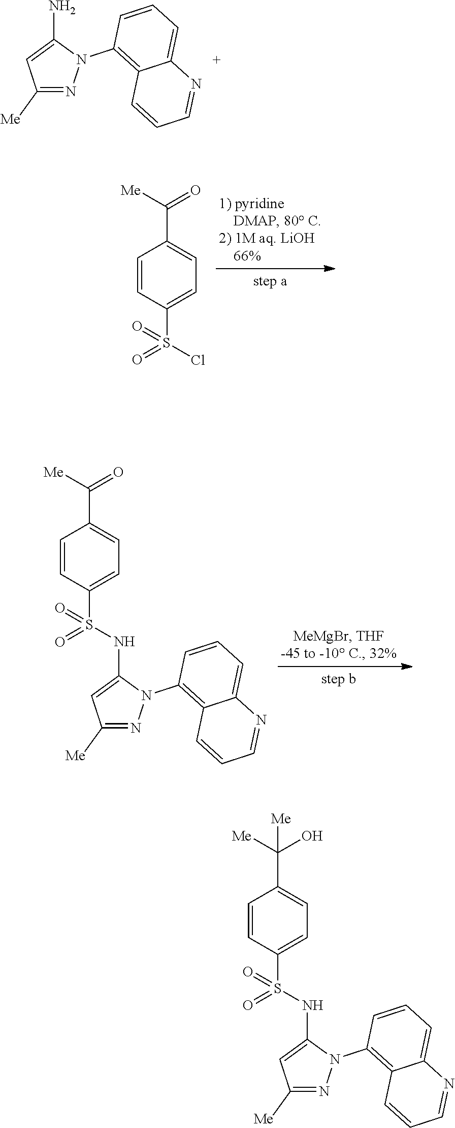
C1([Me])=NN(C2=C3C(=CC=C2)N=CC=C3)C(N)=C1.C1=CC(S(Cl)(=O)=O)=CC=C1C(=O)[Me].C1=CC(S(NC2=CC([Me])=NN2C2=C3C(=CC=C2)N=CC=C3)(=O)=O)=CC=C1C(=O)[Me].C1=CC(S(NC2=CC([Me])=NN2C2=C3C(=CC=C2)N=CC=C3)(=O)=O)=CC=C1C(O)([Me])[Me]
